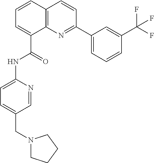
C1=CC2=C(C(C(=O)NC3=CC=C(CN4CCCC4)C=N3)=C1)N=C(C1=CC=CC(C(F)(F)F)=C1)C=C2
